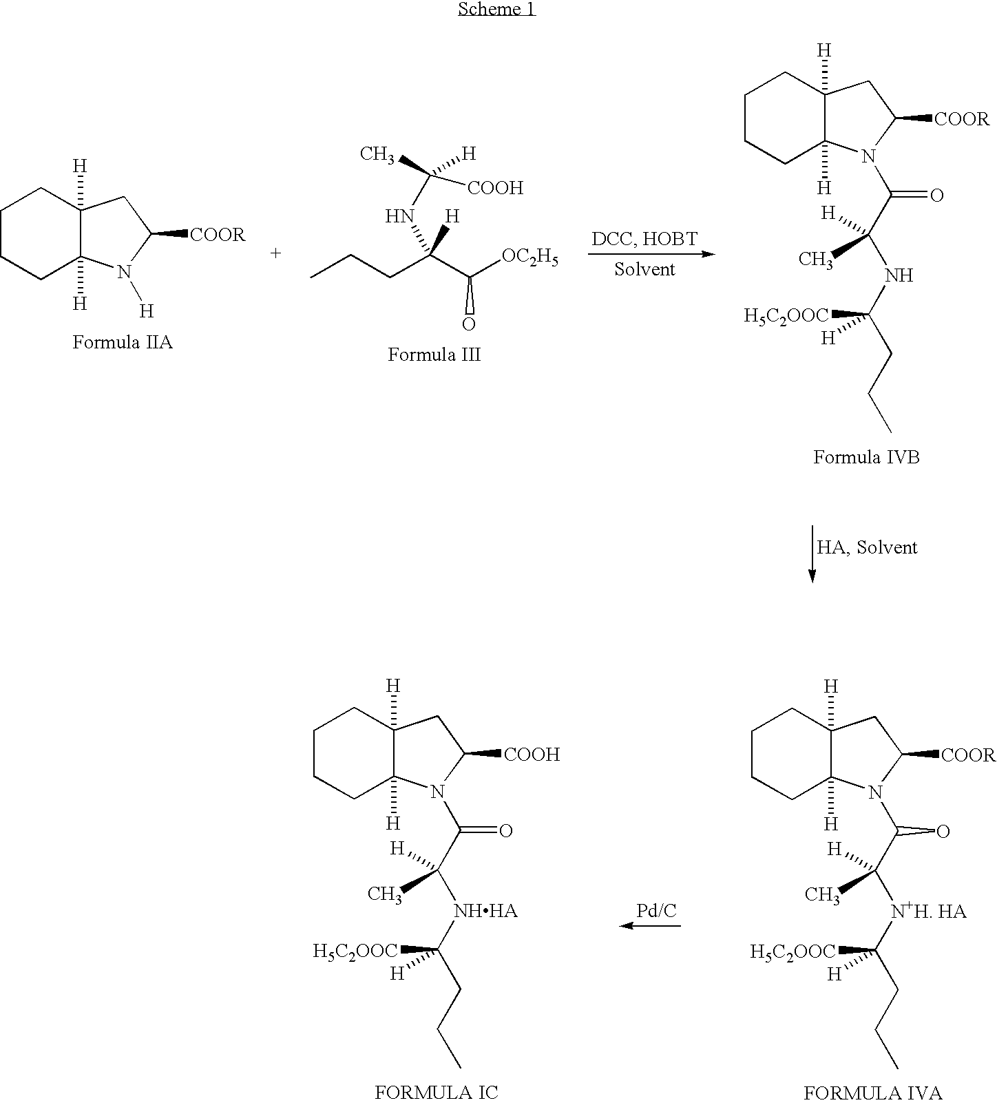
C1CCC2([H])C([H])(C1)CC([COOR])N2[H].CCCC(C([OC2H5])O)([H])NC(C)([H])[COOH].C1CCC2([H])C([H])(C1)CC([COOR])N2C(C(NC(CCC)([H5C2OOC])[H])([H])C)=O.C1CCC2([H])C([H])(C1)CC([COOH])N2C(C([NHHA]C(CCC)([H5C2OOC])[H])([H])C)=O.C1CCC2([H])C([H])(C1)CC([COOR])N2C(C([N+H. HA]C(CCC)([H5C2OOC])[H])([H])C)O
